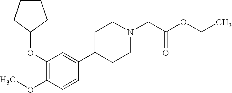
C1(OC2CCCC2)=C(OC)C=CC(C2CCN(CC(OCC)=O)CC2)=C1
